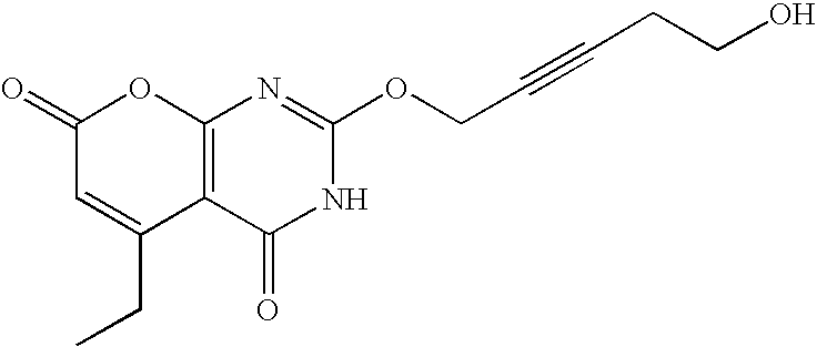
C12=C(C(=O)NC(OCC#CCCO)=N1)C(CC)=CC(=O)O2
